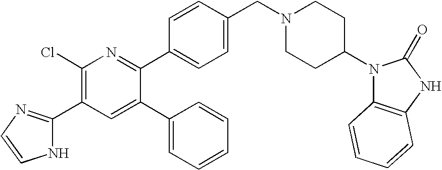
C1(Cl)=C(C2=NC=CN2)C=C(C2=CC=CC=C2)C(C2=CC=C(CN3CCC(N4C5=C(NC4=O)C=CC=C5)CC3)C=C2)=N1
